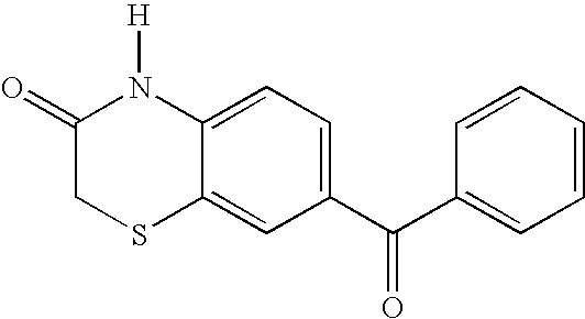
C1(=O)CSC2=CC(C(C3=CC=CC=C3)=O)=CC=C2N1[H]
